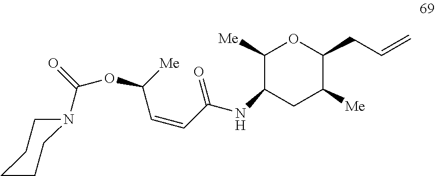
N(C1C([Me])OC(CC=C)C([Me])C1)C(C=CC([Me])OC(=O)N1CCCCC1)=O
